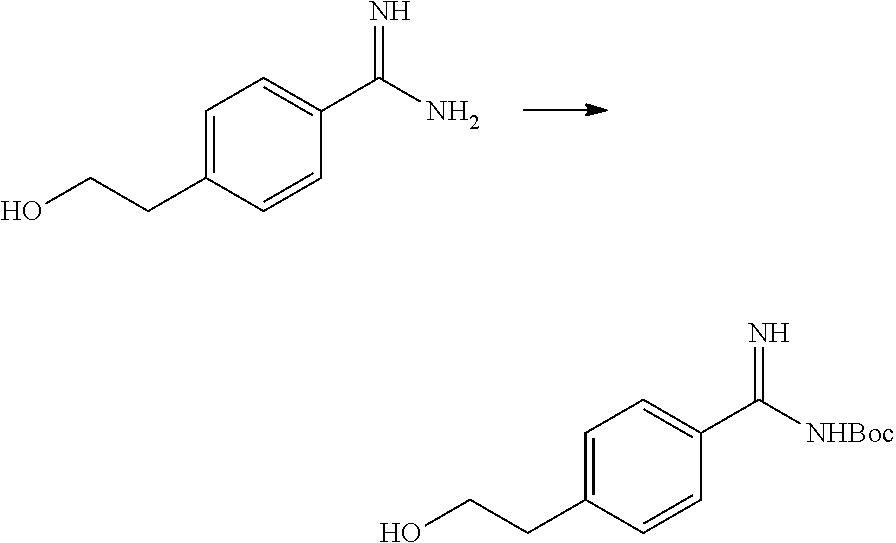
C1=C(CCO)C=CC(C(N)=N)=C1.C1=C(CCO)C=CC(C([NHBoc])=N)=C1
